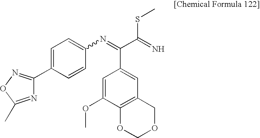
C1=C(OC)C2=C(C=C1C(=NC1=CC=C(C3=NOC(C)=N3)C=C1)C(=N)SC)COCO2
